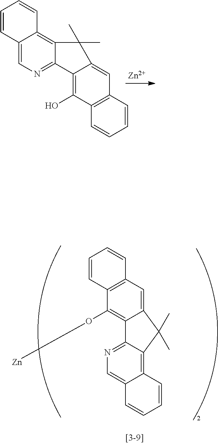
[Zn].C12=CN=C3C(=C1C=CC=C2)C(C)(C)C1=CC2=C(C(O)=C31)C=CC=C2.C12=CC3=C(C(O[Zn])=C1C1=NC=C4C(=C1C2(C)C)C=CC=C4)C=CC=C3
